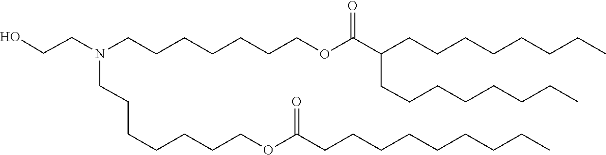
C(CCCCOC(CCCCCCCCC)=O)CCN(CCO)CCCCCCCOC(C(CCCCCCCC)CCCCCCCC)=O
